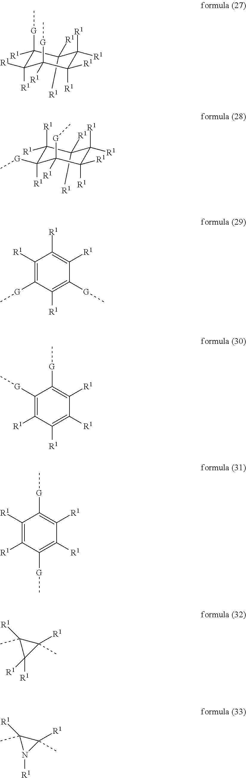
C1([R1])([R1])C([G]C)([R1])C([R1])([R1])C([G]C)([R1])C([R1])([R1])C1([R1])[R1].C1([R1])=C([G]C)C([R1])=C([G]C)C([R1])=C1[R1].C1([R1])(C)C([R1])(C)C1([R1])[R1].C1([R1])(C)C([R1])(C)N1[R1].C1([R1])([R1])C([R1])([R1])C([R1])([G]C)C([G]C)([R1])C([R1])([R1])C1([R1])[R1].C1([G]C)=C([R1])C([R1])=C([R1])C([R1])=C1[G]C.C1([R1])=C([R1])C([G]C)=C([R1])C([R1])=C1[G]C
